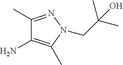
NC1=C(C)N(CC(C)(C)O)N=C1C
